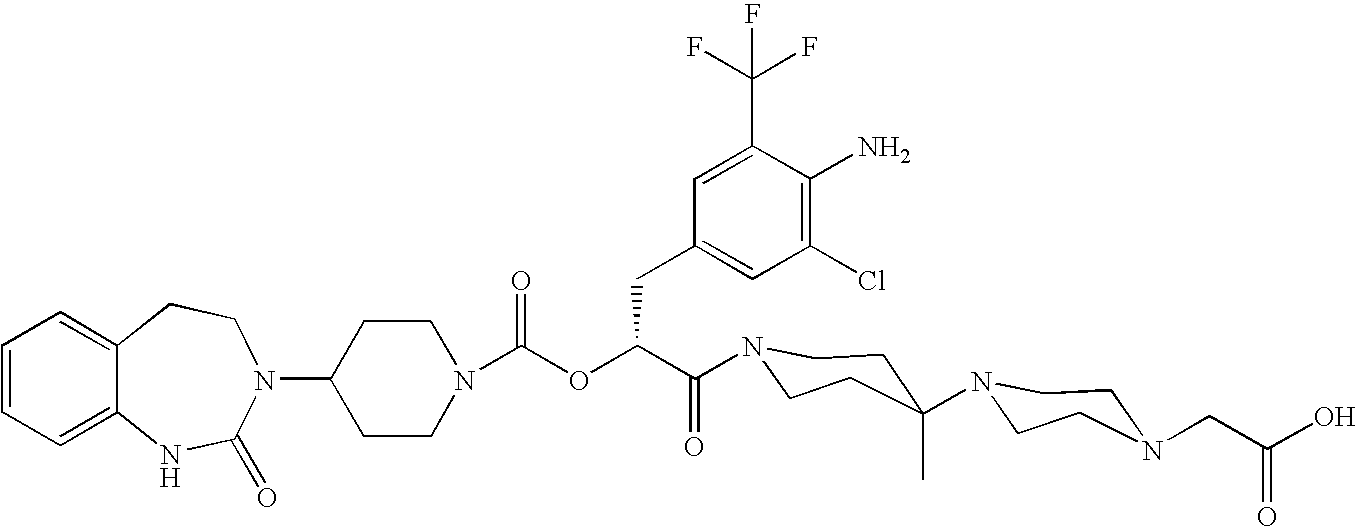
C12=CC=CC=C1NC(=O)N(C1CCN(C(OC(C(=O)N3CCC(N4CCN(CC(O)=O)CC4)(C)CC3)CC3=CC(Cl)=C(N)C(C(F)(F)F)=C3)=O)CC1)CC2
